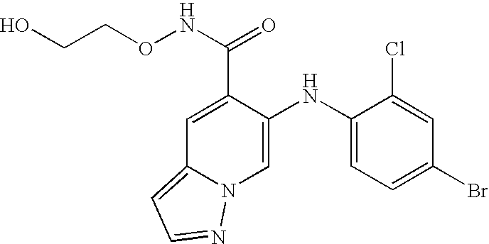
C1=C(C(NOCCO)=O)C(NC2=CC=C(Br)C=C2Cl)=CN2C1=CC=N2
